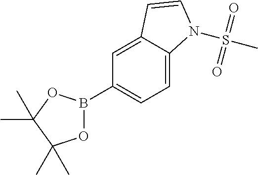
C1(B2OC(C)(C)C(C)(C)O2)=CC=C2C(=C1)C=CN2S(C)(=O)=O
